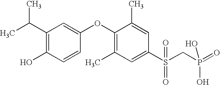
C1(C(C)C)=C(O)C=CC(OC2=C(C)C=C(S(CP(O)(O)=O)(=O)=O)C=C2C)=C1
